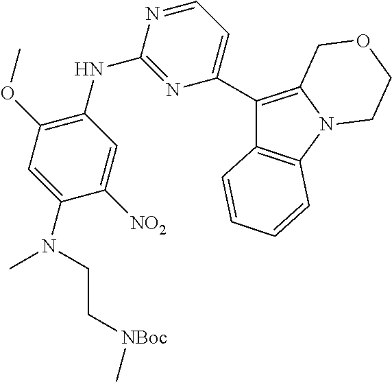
C12=C(C=CC=C1)C(C1=CC=NC(NC3=C(OC)C=C(N(C)CC[NBoc]C)C([NO2])=C3)=N1)=C1N2CCOC1
